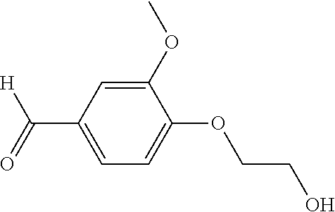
C1(OC)=CC(C(=O)[H])=CC=C1OCCO
